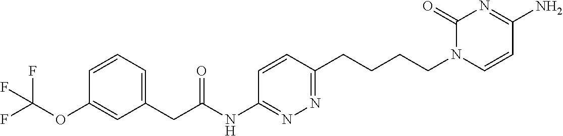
C1=CC=C(CC(=O)NC2=NN=C(CCCCN3C=CC(N)=NC3=O)C=C2)C=C1OC(F)(F)F
